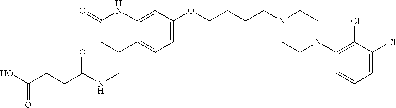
C12=CC(OCCCCN3CCN(C4=C(Cl)C(Cl)=CC=C4)CC3)=CC=C1C(CNC(CCC(O)=O)=O)CC(=O)N2
